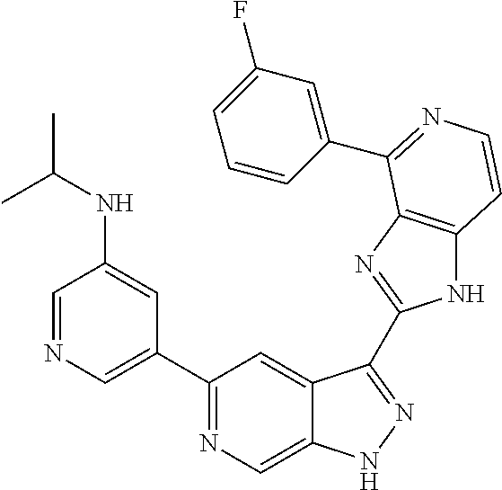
C1=NC=C(C2=NC=C3C(=C2)C(C2=NC4=C(N2)C=CN=C4C2=CC(F)=CC=C2)=NN3)C=C1NC(C)C
